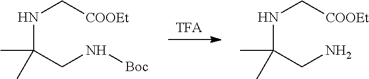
[TFA].C(CN[Boc])(C)(C)NC[COOEt].C(CN)(C)(C)NC[COOEt]
